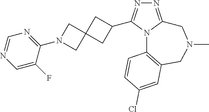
N1=C2N(C(C3CC4(C3)CN(C3=NC=NC=C3F)C4)=N1)C1=C(CN(C)C2)C=C(Cl)C=C1
